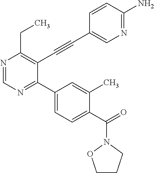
N1=CN=C(C2=CC=C(C(=O)N3CCCO3)C(C)=C2)C(C#CC2=CN=C(N)C=C2)=C1CC
